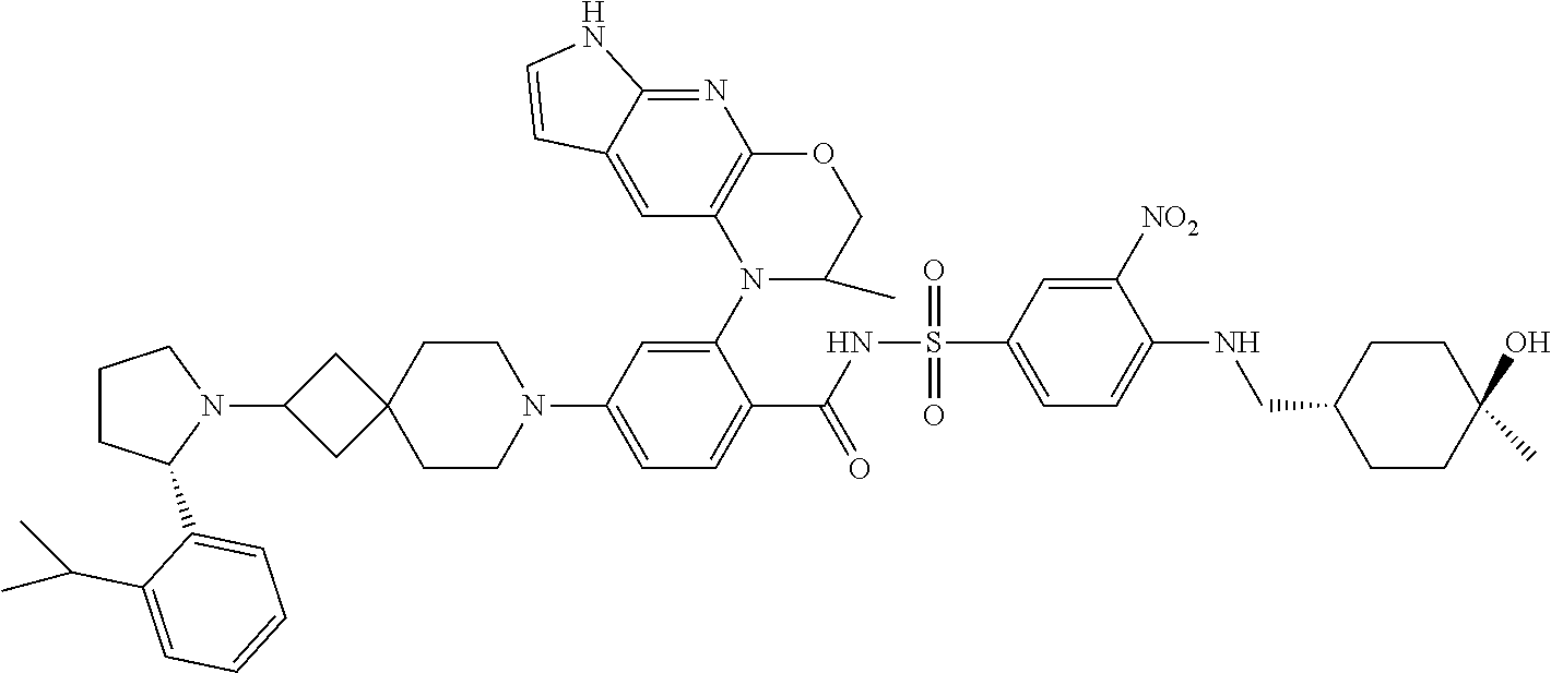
C1=C2C(=NC3=C1N(C1=CC(N4CCC5(CC(N6CCCC6C6=CC=CC=C6C(C)C)C5)CC4)=CC=C1C(NS(C1=CC=C(NCC4CCC(O)(C)CC4)C([NO2])=C1)(=O)=O)=O)C(C)CO3)NC=C2
